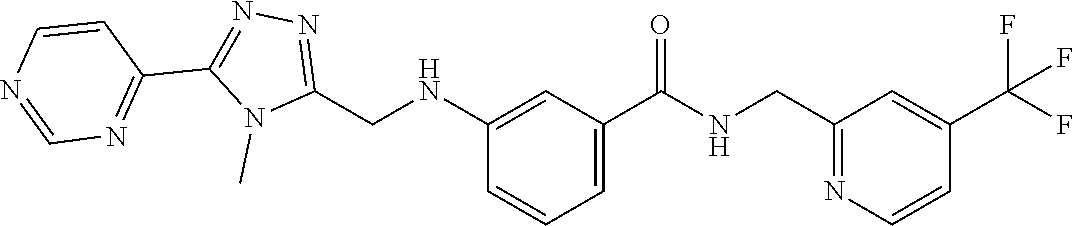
C1=NC=CC(C2=NN=C(CNC3=CC(C(=O)NCC4=NC=CC(C(F)(F)F)=C4)=CC=C3)N2C)=N1
